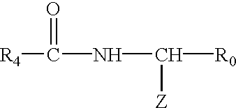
[R4]C(NC([R0])[Z])=O
